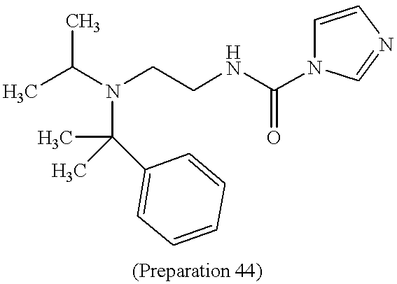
CC(N(CCNC(=O)N1C=CN=C1)C(C)(C)C1=CC=CC=C1)C
